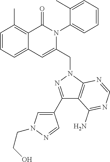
C1=CC=C2C(=C1C)C(=O)N(C1=CC=CC=C1C)C(CN1N=C(C3=CN(CCO)N=C3)C3=C1N=CN=C3N)=C2
